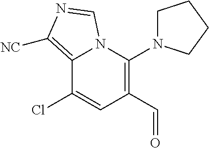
C1(C=O)=C(N2CCCC2)N2C(=C([NC])N=C2)C(Cl)=C1
